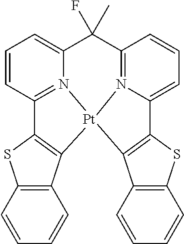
C12=C([Pt]34N5=C1C=CC=C5C(C)(F)C1=N3C(=CC=C1)C1=C4C3=C(S1)C=CC=C3)C1=C(S2)C=CC=C1
